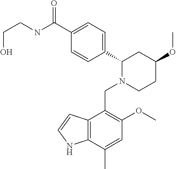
C1(C(NCCO)=O)=CC=C(C2N(CC3=C(OC)C=C(C)C4=C3C=CN4)CCC(OC)C2)C=C1
